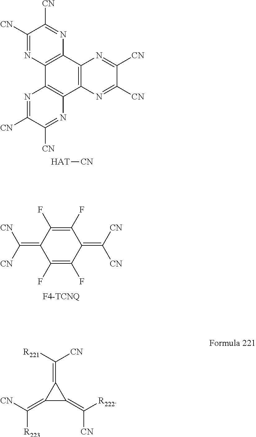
C1(F)=C(F)C(=C([CN])[CN])C(F)=C(F)C1=C([CN])[CN].C1([CN])=NC2=C(N=C1[CN])C1=C(C3=C2N=C([CN])C([CN])=N3)N=C([CN])C([CN])=N1.[HAT][CN].C1(=C([CN])[R223])C(=C([R222])[CN])C1=C([R221])[CN]
